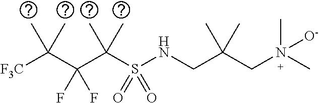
[F3C]C(C(C(S(NCC(CN(C)(C)[O-])(C)C)(=O)=O)(C)C)(F)F)(C)C
